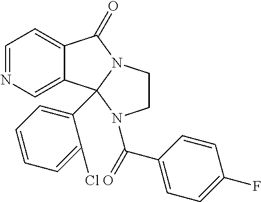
C1=NC=C2C(=C1)C(=O)N1CCN(C(C3=CC=C(F)C=C3)=O)C21C1=CC=CC=C1Cl
